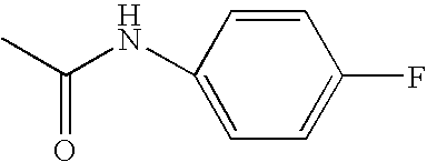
C(NC1=CC=C(F)C=C1)(C)=O
